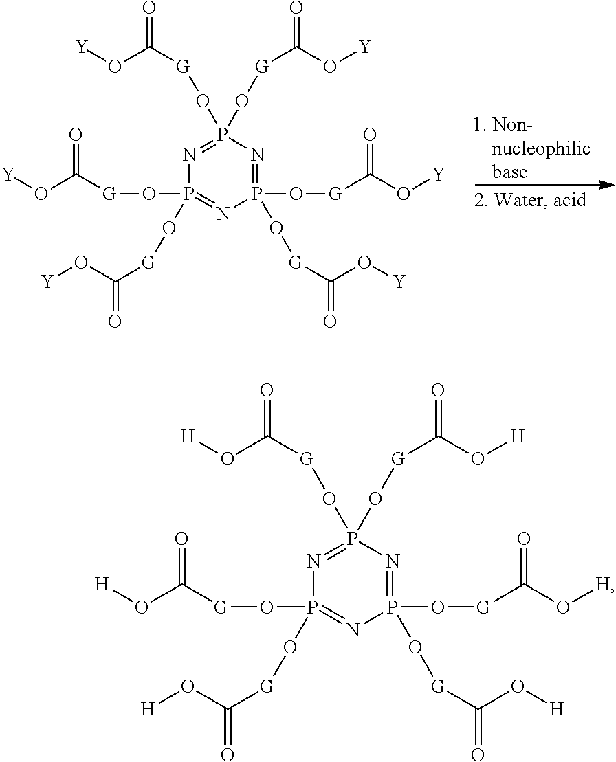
P1(O[G]C(O[Y])=O)(O[G]C(O[Y])=O)=NP(O[G]C(O[Y])=O)(O[G]C(O[Y])=O)=NP(O[G]C(O[Y])=O)(O[G]C(O[Y])=O)=N1.P1(O[G]C(O[H])=O)(O[G]C(O[H])=O)=NP(O[G]C(O[H])=O)(O[G]C(O[H])=O)=NP(O[G]C(O[H])=O)(O[G]C(O[H])=O)=N1
